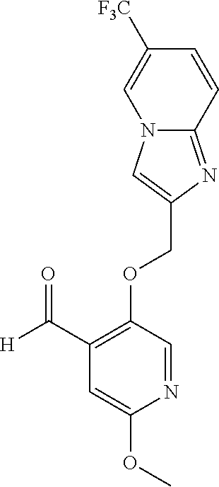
C(OC1=C(C([H])=O)C=C(OC)N=C1)C1=CN2C(=N1)C=CC([F3C])=C2
